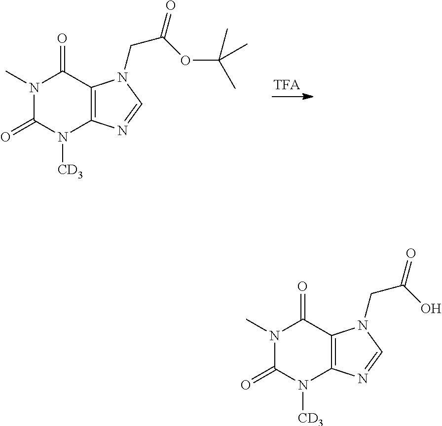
N1(C)C(=O)N([CD3])C2=C(C1=O)N(CC(=O)OC(C)(C)C)C=N2.N1(C)C(=O)N([CD3])C2=C(C1=O)N(CC(=O)O)C=N2
